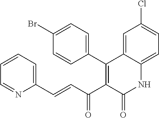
C1=CC=C(C=CC(C2=C(C3=CC=C(Br)C=C3)C3=CC(Cl)=CC=C3NC2=O)=O)N=C1
